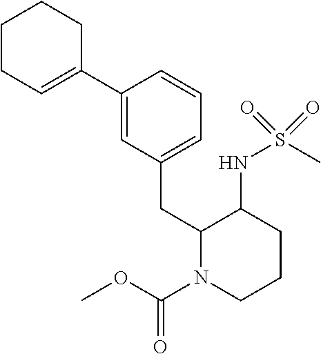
C1(C2=CC(CC3N(C(OC)=O)CCCC3NS(=O)(C)=O)=CC=C2)=CCCCC1
